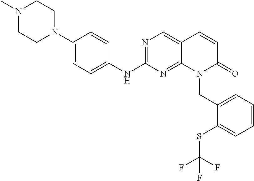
N1(C)CCN(C2=CC=C(NC3=NC=C4C(=N3)N(CC3=CC=CC=C3SC(F)(F)F)C(=O)C=C4)C=C2)CC1
